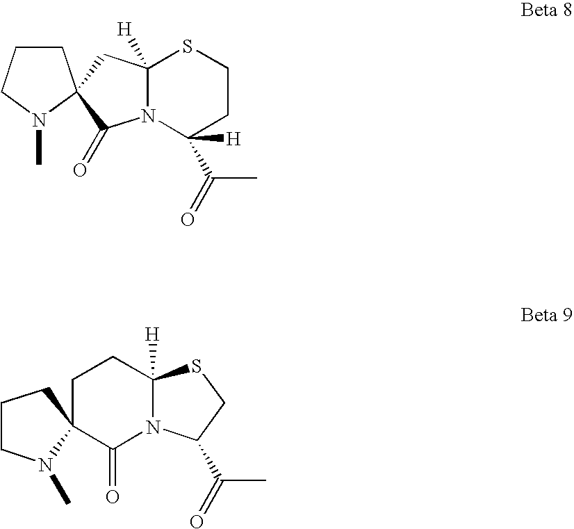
C1CCN(C)C12CC1([H])N(C2=O)C([H])(C(C)=O)CCS1.C1CN(C)C2(C1)C(=O)N1C([H])(CC2)SCC1C(C)=O
